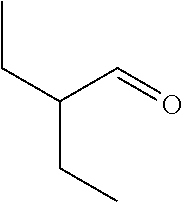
CCC(CC)C=O
